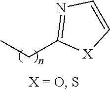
C1(CC)=NC=C[X]1
